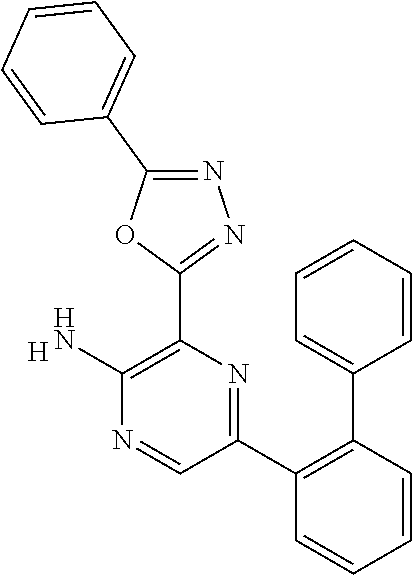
[H].C1(N)=C(C2=NN=C(C3=CC=CC=C3)O2)N=C(C2=C(C3=CC=CC=C3)C=CC=C2)C=N1
